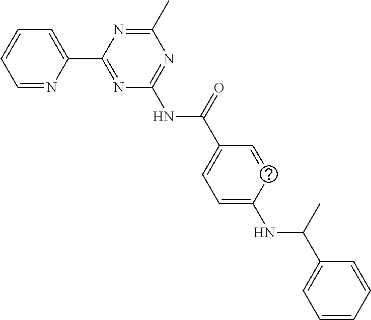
C1=NC(C2=NC(NC(=O)C3=CC=C(NC(C4=CC=CC=C4)C)C=C3)=NC(C)=N2)=CC=C1
